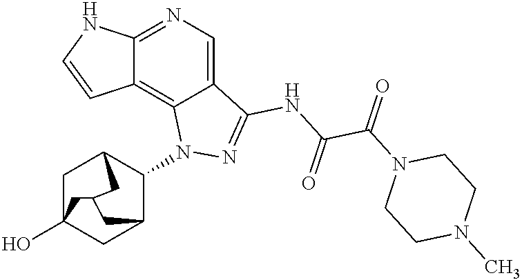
C12=NC=C3C(=C1C=CN2)N(C1C2CC4(O)CC1CC(C4)C2)N=C3NC(C(N1CCN(C)CC1)=O)=O
